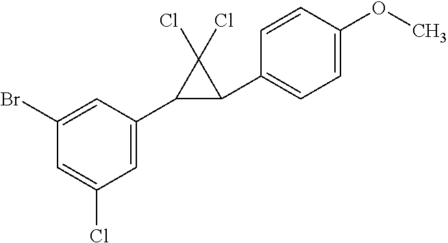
C1=C(C2C(C3=CC=C(OC)C=C3)C2(Cl)Cl)C=C(Br)C=C1Cl
